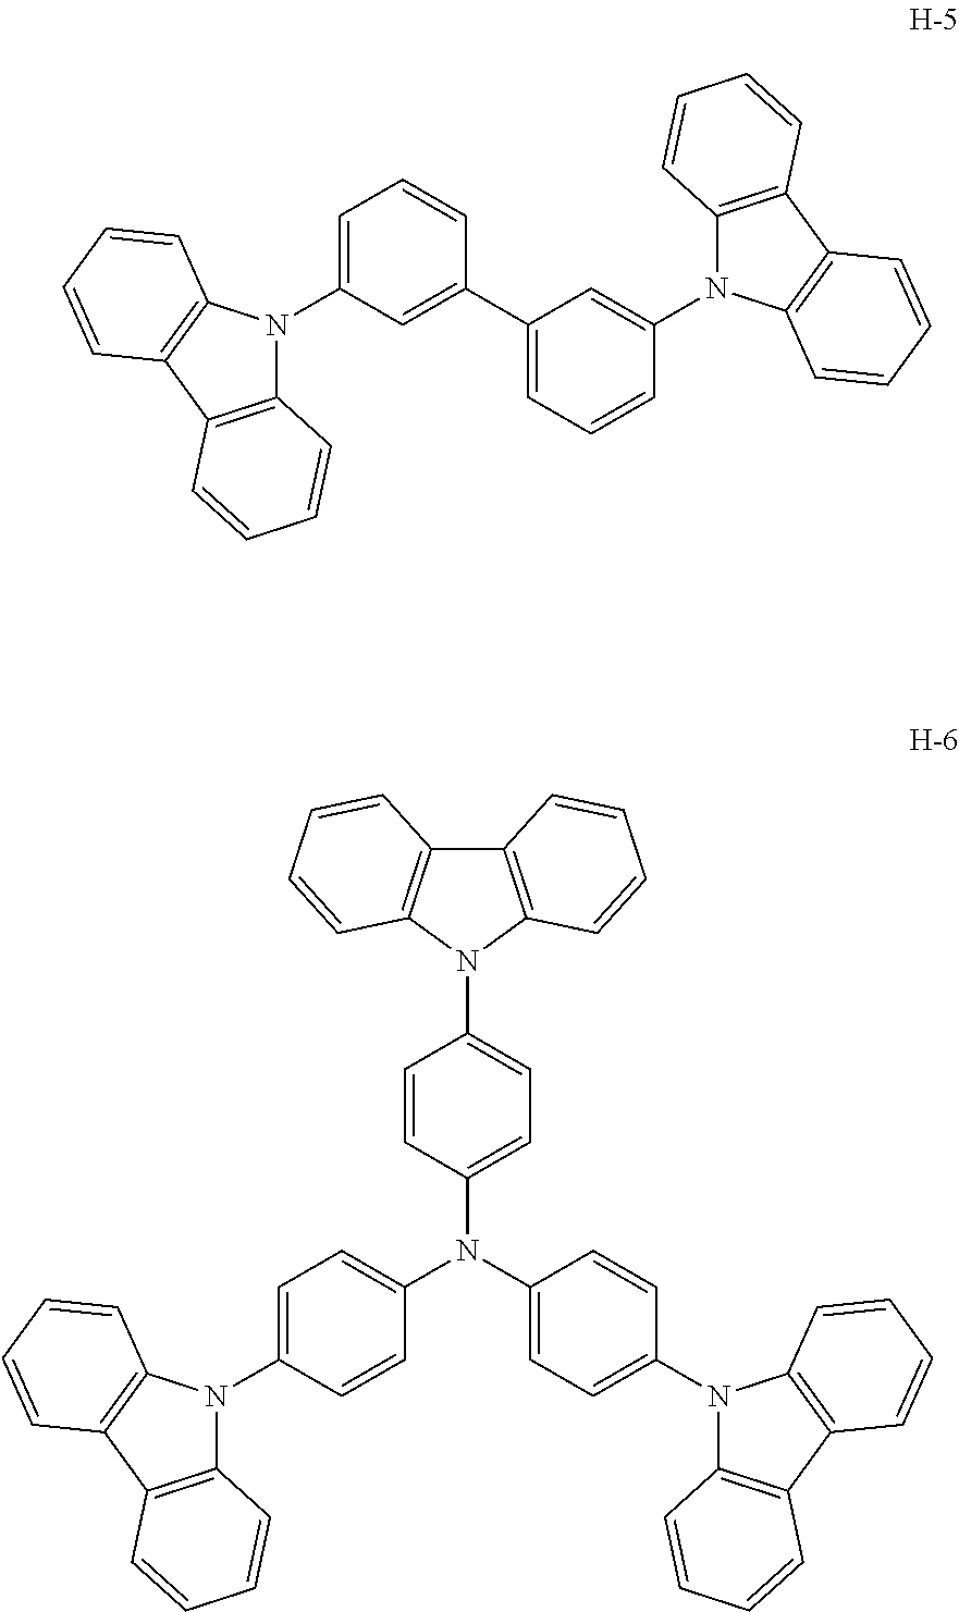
C1=CC(C2=CC=CC(N3C4=C(C5=C3C=CC=C5)C=CC=C4)=C2)=CC(N2C3=C(C4=C2C=CC=C4)C=CC=C3)=C1.C1=C(N(C2=CC=C(N3C4=C(C5=C3C=CC=C5)C=CC=C4)C=C2)C2=CC=C(N3C4=C(C5=C3C=CC=C5)C=CC=C4)C=C2)C=CC(N2C3=C(C4=C2C=CC=C4)C=CC=C3)=C1
